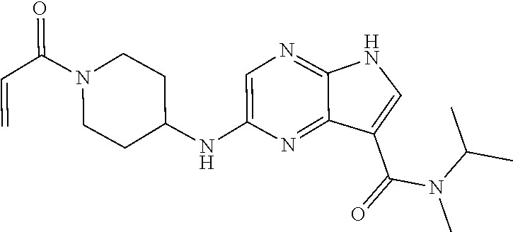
C1CC(NC2=CN=C3C(=N2)C(C(N(C)C(C)C)=O)=CN3)CCN1C(C=C)=O
